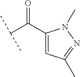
C(C(C1=CC(C)=NN1C)=O)(C)C
